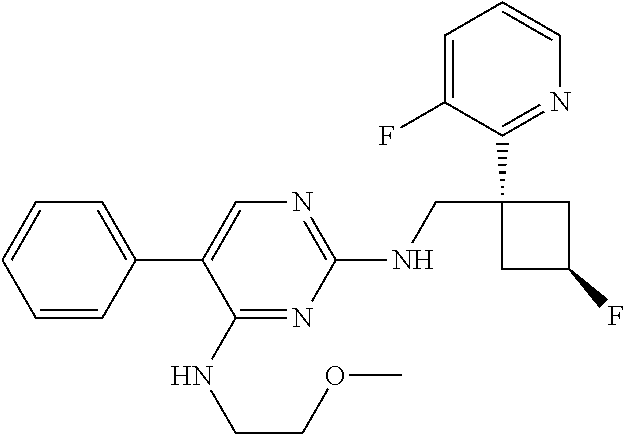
C1(NCCOC)=NC(NCC2(C3=NC=CC=C3F)CC(F)C2)=NC=C1C1=CC=CC=C1
